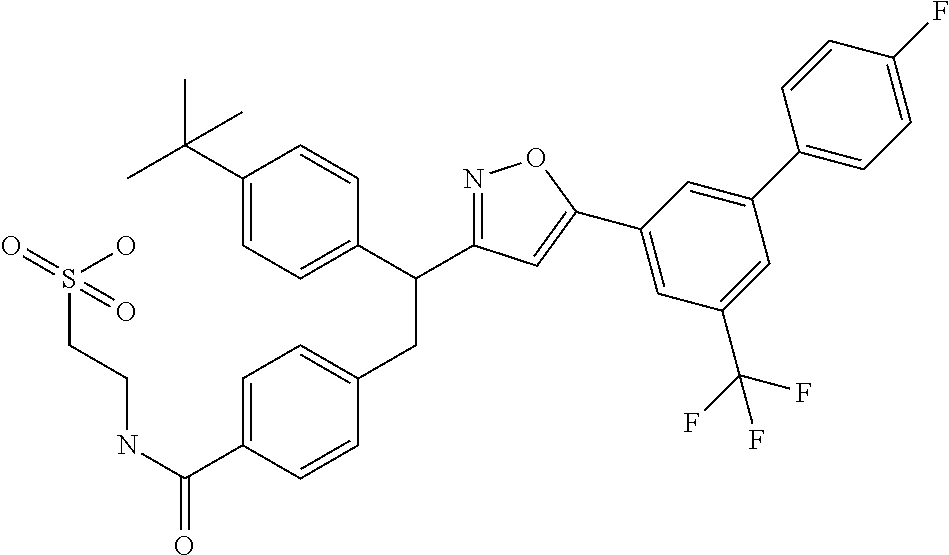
C1(C(C)(C)C)=CC=C(C(CC2=CC=C(C(NCCS(=O)(O)=O)=O)C=C2)C2=NOC(C3=CC(C(F)(F)F)=CC(C4=CC=C(F)C=C4)=C3)=C2)C=C1
